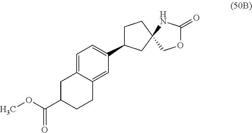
O1C(=O)NC2(C1)CCC(C1=CC=C3C(=C1)CCC(C(OC)=O)C3)C2
